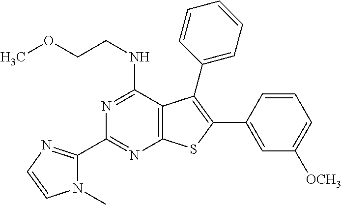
C1(C2=NC=CN2C)=NC2=C(C(NCCOC)=N1)C(C1=CC=CC=C1)=C(C1=CC([OCH3])=CC=C1)S2
